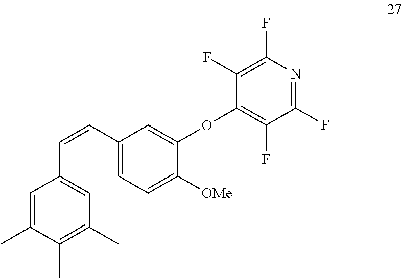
C1(OC2=C(F)C(F)=NC(F)=C2F)=CC(C=CC2=CC(C)=C(C)C(C)=C2)=CC=C1[OMe]
